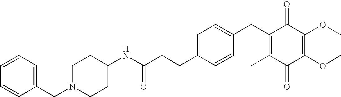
C1(=O)C(C)=C(CC2=CC=C(CCC(NC3CCN(CC4=CC=CC=C4)CC3)=O)C=C2)C(=O)C(OC)=C1OC
